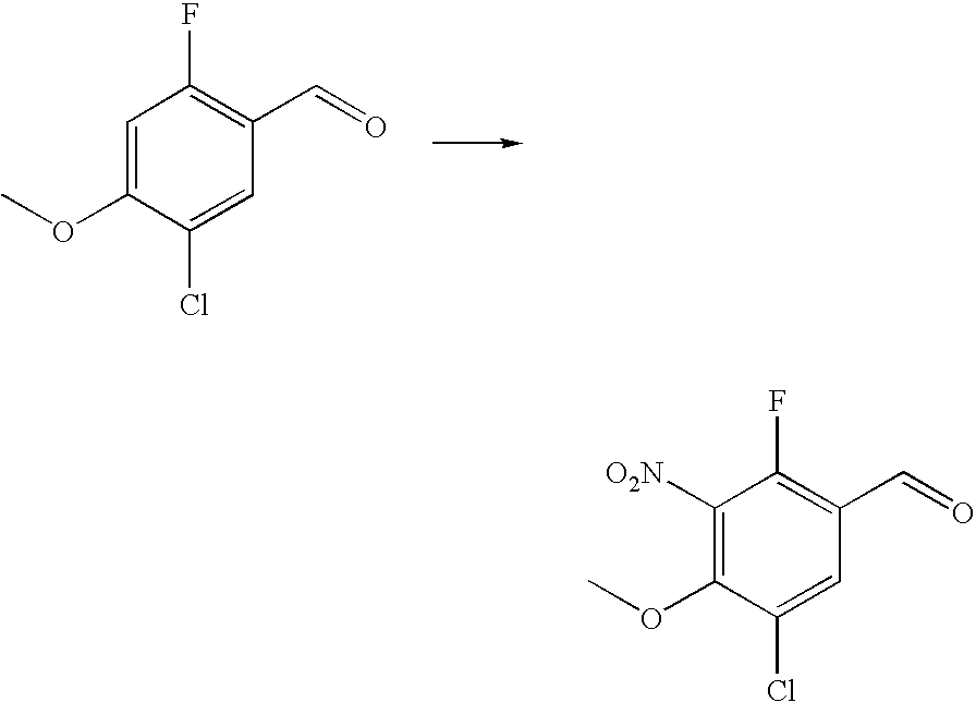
C1=C(OC)C(Cl)=CC(C=O)=C1F.C1([O2N])=C(OC)C(Cl)=CC(C=O)=C1F
